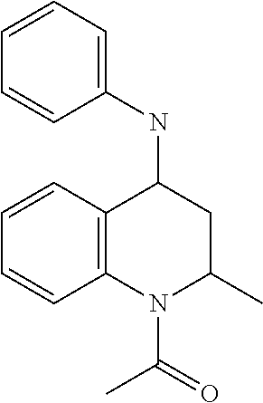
C12=C(C=CC=C1)C(NC1=CC=CC=C1)CC(C)N2C(C)=O
